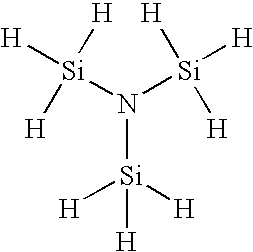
N([Si]([H])([H])[H])([Si]([H])([H])[H])[Si]([H])([H])[H]
